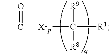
[X1p](C([R1])([R9])[R8])C(C)=O
